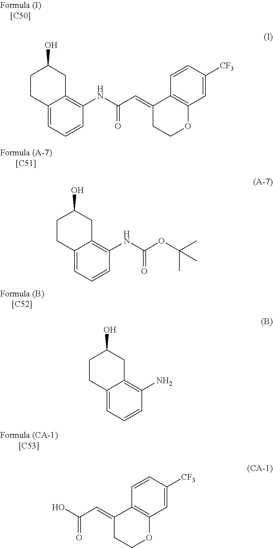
C12=CC=CC(NC(OC(C)(C)C)=O)=C1CC(O)CC2.C12=CC=CC(N)=C1CC(O)CC2.OC(C=C1C2=C(OCC1)C=C([CF3])C=C2)=O.C12=CC=CC(NC(C=C3C4=C(OCC3)C=C([CF3])C=C4)=O)=C1CC(O)CC2
